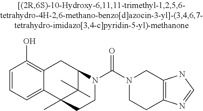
C1=CC=C2C(=C1O)CC1C(C)(C)C2(C)CCN1C(N1CCC2=C(C1)NC=N2)=O
